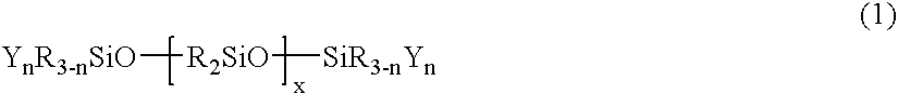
[YnR3-nSiO][R2SiO][SiR3-nYn]
